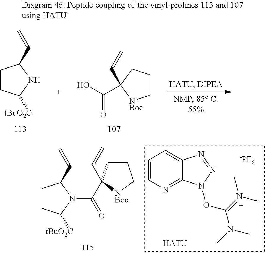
C1CC(C=C)(C(=O)N2C([tBuO2C])CCC2C=C)[NBoc]C1.C1=CN=C2C(=C1)N=NN2OC(=N(C)C)N(C)C.[HATU].[-PF6].C1CC([tBuO2C])NC1C=C.C1C[NBoc]C(C(O)=O)(C=C)C1
